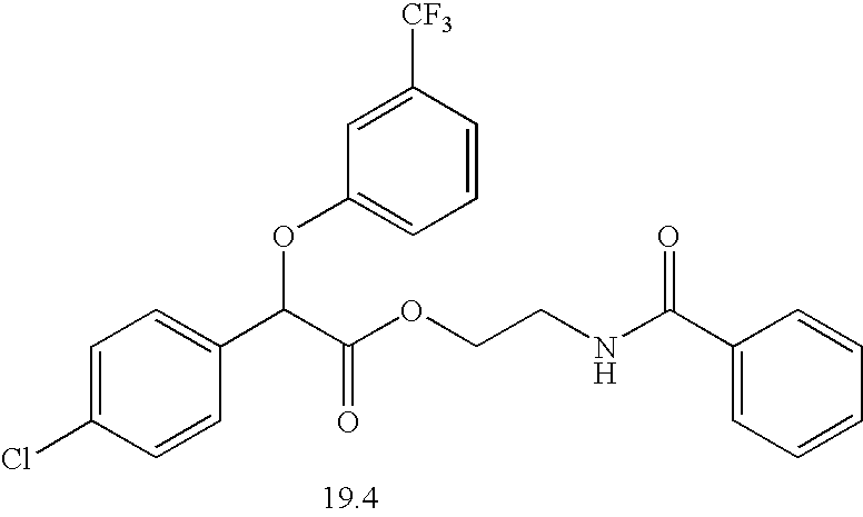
C1=C(Cl)C=CC(C(C(OCCNC(C2=CC=CC=C2)=O)=O)OC2=CC=CC([CF3])=C2)=C1
